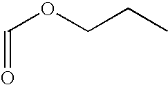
C(=O)OCCC
